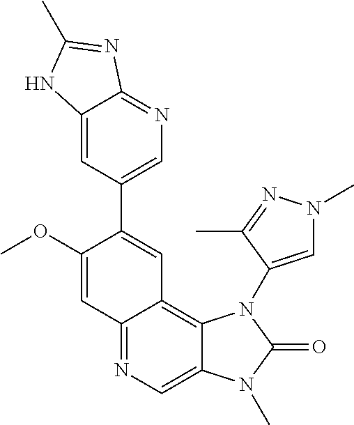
C12=NC=C3C(=C1C=C(C1=CN=C4C(=C1)NC(C)=N4)C(OC)=C2)N(C1=CN(C)N=C1C)C(=O)N3C
